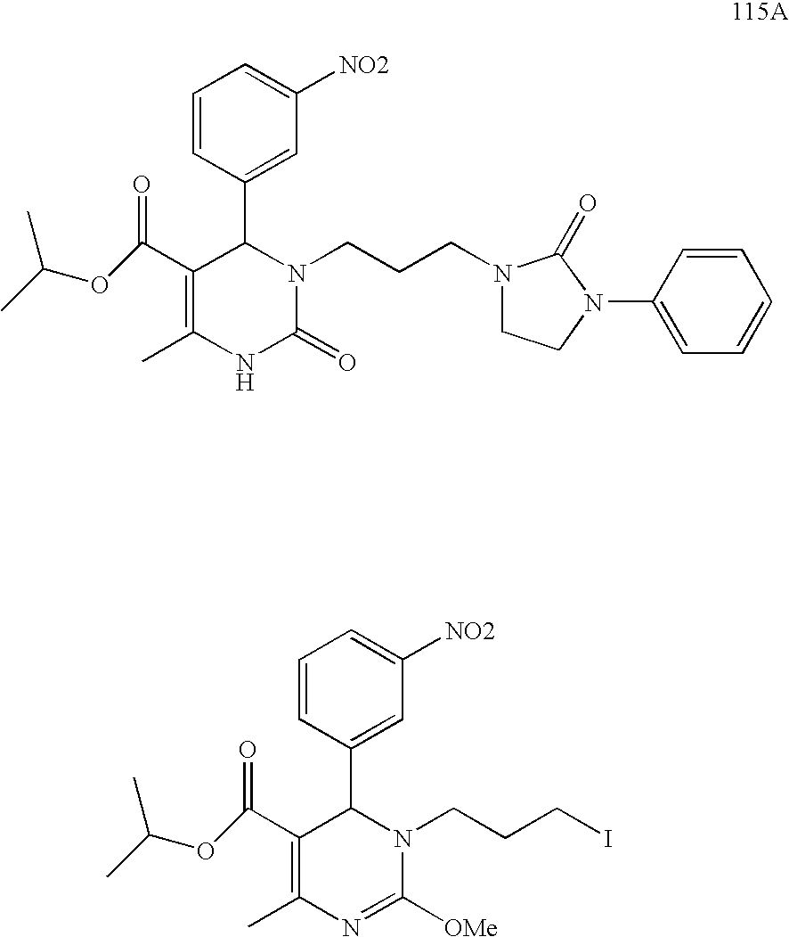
C1(C(OC(C)C)=O)=C(C)NC(=O)N(CCCN2CCN(C3=CC=CC=C3)C2=O)C1C1=CC([NO2])=CC=C1.C1(C(OC(C)C)=O)=C(C)N=C([OMe])N(CCCI)C1C1=CC([NO2])=CC=C1
